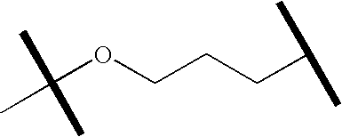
C(OCCCC(C)C)(C)(C)C
